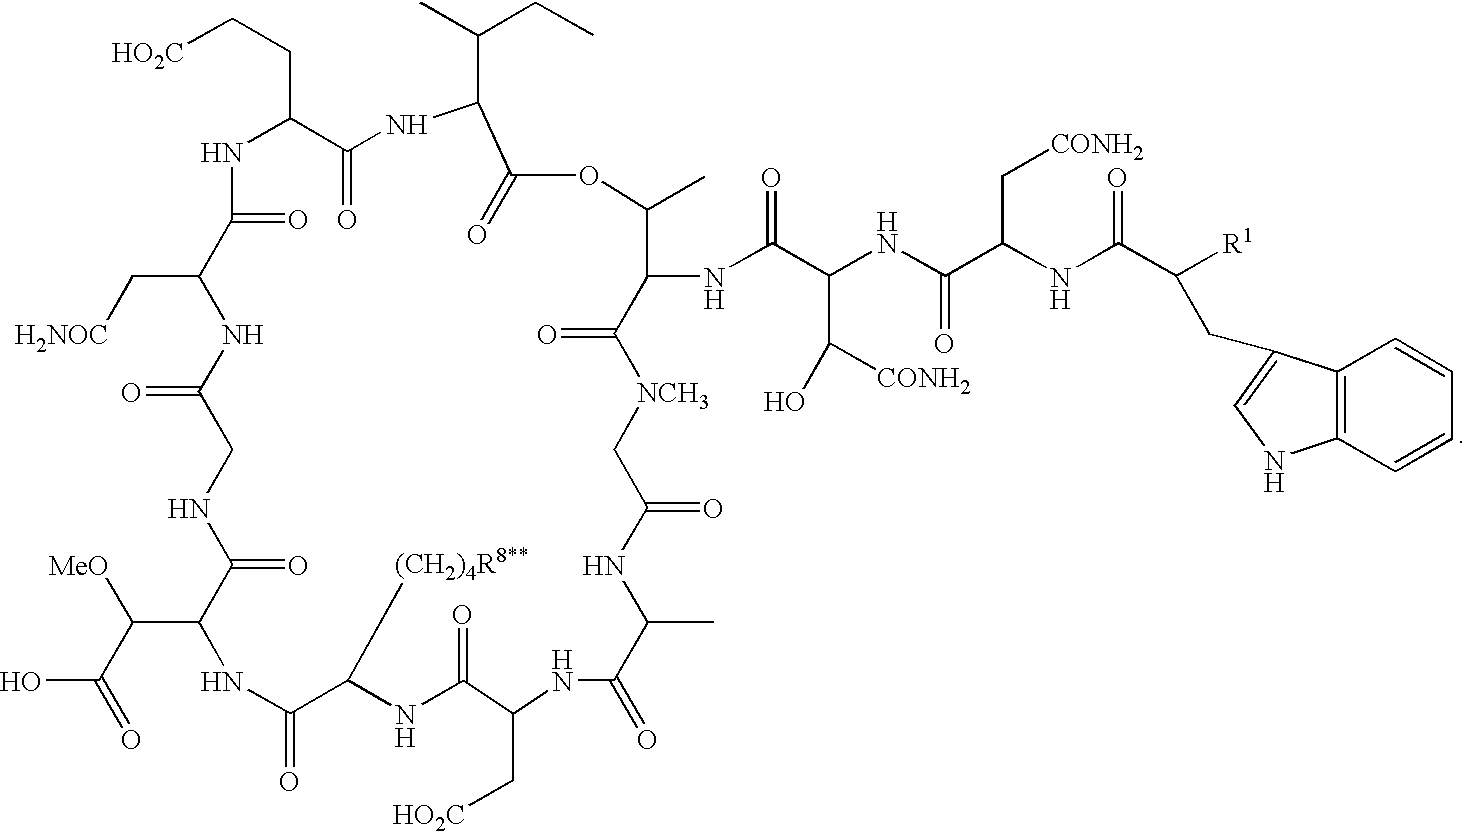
[HO2C]CCC1NC(=O)C(C[H2NOC])NC(=O)CNC(=O)C(C(C(=O)O)[MeO])NC(=O)C([(CH2)4R8**])NC(=O)C(C[HO2C])NC(=O)C(C)NC(=O)C[NCH3]C(=O)C(NC(C(NC(C(NC(=O)C([R1])CC2=CNC3=C2C=CC=C3)C[CONH2])=O)C([CONH2])O)=O)C(C)OC(=O)C(C(CC)C)NC1=O
